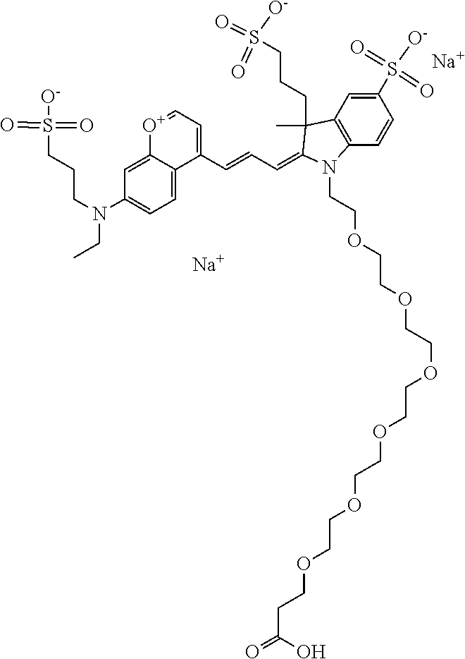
C1=C2C(=CC=C1N(CCCS([O-])(=O)=O)CC)C(C=CC=C1C(C)(CCCS([O-])(=O)=O)C3=C(C=CC(S(=O)([O-])=O)=C3)N1CCOCCOCCOCCOCCOCCOCCC(=O)O)=CC=[O+]2.[Na].[Na]
